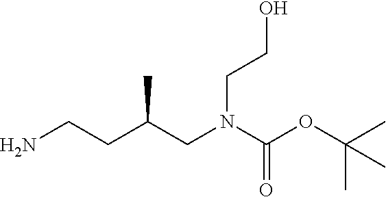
NCCC(CN(C(OC(C)(C)C)=O)CCO)C
